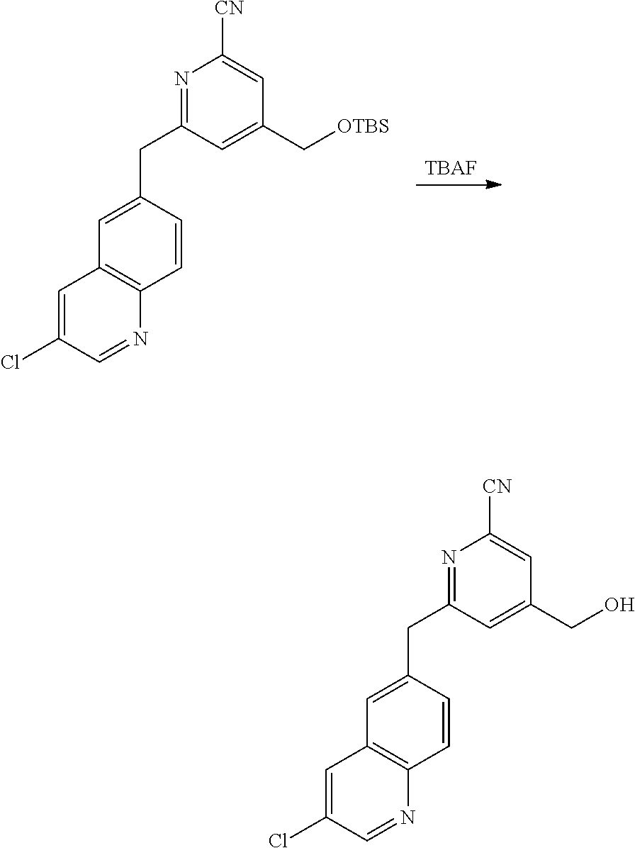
[TBAF].C1(CC2=NC([CN])=CC(C[OTBS])=C2)=CC2=C(C=C1)N=CC(Cl)=C2.C1(CC2=NC([CN])=CC(CO)=C2)=CC2=C(C=C1)N=CC(Cl)=C2
